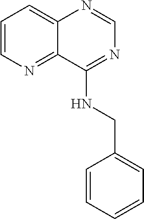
C1=NC2=CC=CN=C2C(NCC2=CC=CC=C2)=N1
